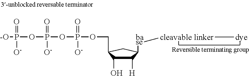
[-O]P(OP(OP(OCC1C(O)C([H])C([base][cleavable linker][dye])C1)(=O)[O-])(=O)[O-])(=O)[O-]
